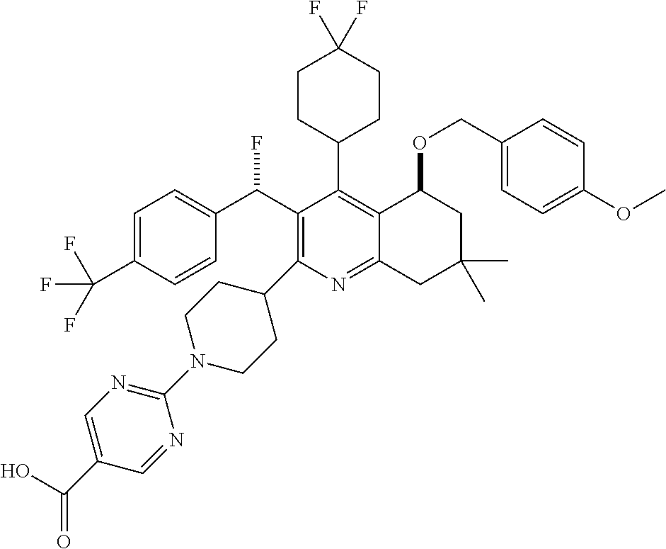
C1=C(C(F)(F)F)C=CC(C(C2=C(C3CCN(C4=NC=C(C(=O)O)C=N4)CC3)N=C3C(=C2C2CCC(F)(F)CC2)C(OCC2=CC=C(OC)C=C2)CC(C)(C)C3)F)=C1
